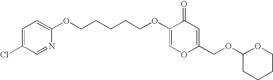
C1=C(Cl)C=NC(OCCCCCOC2=COC(COC3CCCCO3)=CC2=O)=C1
